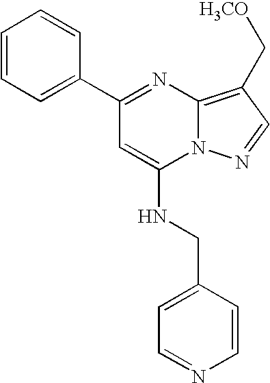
C1=CC=C(C2=NC3=C(C[H3CO])C=NN3C(NCC3=CC=NC=C3)=C2)C=C1
